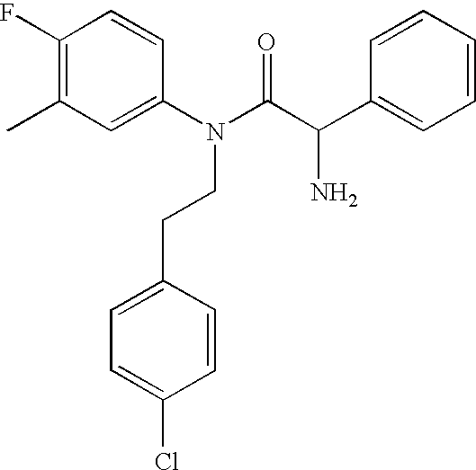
C1(F)=C(C)C=C(N(C(C(C2=CC=CC=C2)N)=O)CCC2=CC=C(Cl)C=C2)C=C1
